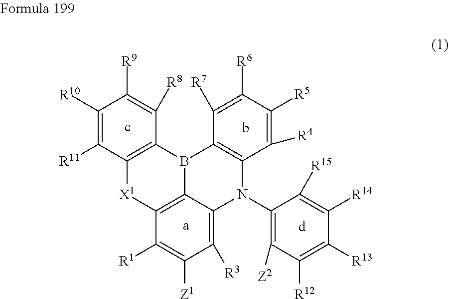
C1([R10])=C([R11])C2=C(C([R8])=C1[R9])B1C3=C([X1]2)C([R1])=C([Z1])C([R3])=C3N(C2=C([Z2])C([R12])=C([R13])C([R14])=C2[R15])C2=C1C([R7])=C([R6])C([R5])=C2[R4].b.c.[d]
